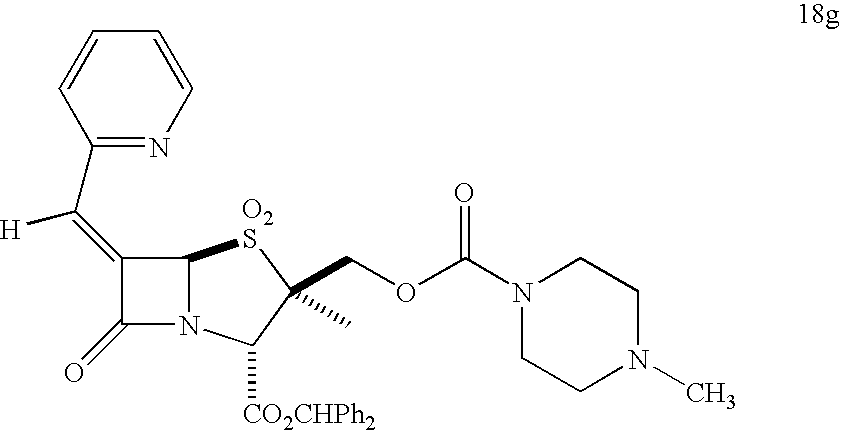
C1(=C(C2=NC=CC=C2)[H])C(=O)N2C1[O2S]C(COC(N1CCN(C)CC1)=O)(C)C2[CO2CHPh2]
